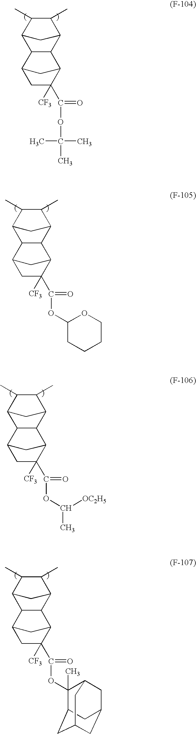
C1(C)C(C)C2C3C(C1C2)C1C(C(OC(C)(C)C)=O)([CF3])CC3C1.C1(C)C(C)C2C3C(C1C2)C1C(C(OC2CCCCO2)=O)([CF3])CC3C1.C1(C)C(C)C2C3C(C1C2)C1C(C(OC(C)[OC2H5])=O)([CF3])CC3C1.C1(C)C(C)C2C3C(C1C2)C1C(C(OC2(C)C4CC5CC(CC2C5)C4)=O)([CF3])CC3C1
